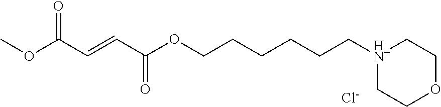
C(CCCCCOC(C=CC(OC)=O)=O)[HN+]1CCOCC1.[Cl-]
